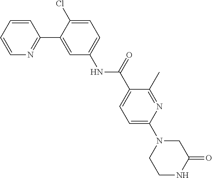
C1=CC=CN=C1C1=CC(NC(C2=CC=C(N3CCNC(=O)C3)N=C2C)=O)=CC=C1Cl
